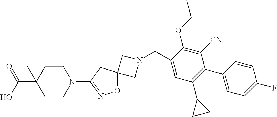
C1N(CC2=CC(C3CC3)=C(C3=CC=C(F)C=C3)C([CN])=C2OCC)CC12ON=C(N1CCC(C(=O)O)(C)CC1)C2
